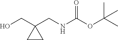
OCC1(CNC(OC(C)(C)C)=O)CC1
